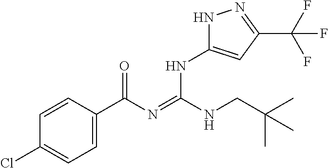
C1=CC(C(N=C(NCC(C)(C)C)NC2=CC(C(F)(F)F)=NN2)=O)=CC=C1Cl
